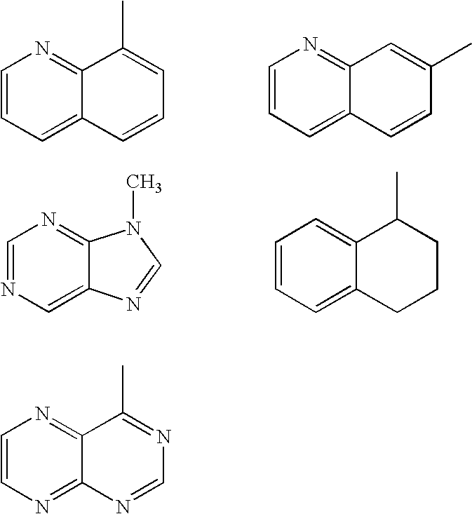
C1=C2C(=NC=C1)C(C)=CC=C2.C1=C2C(=NC=C1)C=C(C)C=C2.C1=C2C(=NC=N1)N(C)C=N2.C1=CC=C2C(=C1)C(C)CCC2.C1=CN=C2C(=N1)C(C)=NC=N2
